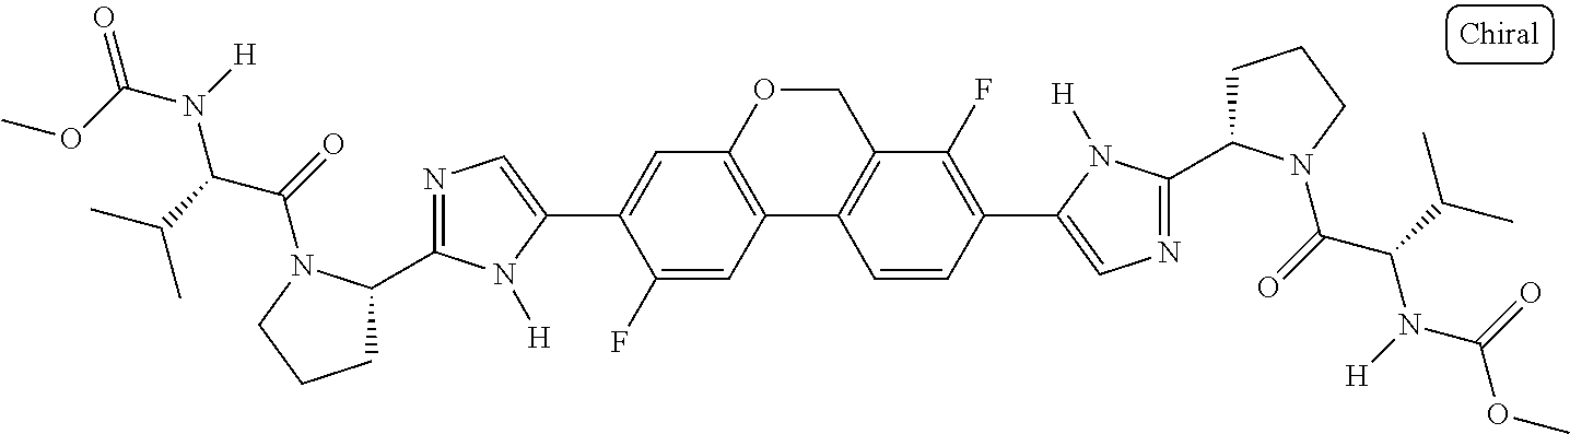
C12=C(OCC3=C1C=CC(C1=CN=C(C4CCCN4C(=O)C(C(C)C)N([H])C(=O)OC)N1[H])=C3F)C=C(C1=CN=C(C3CCCN3C(=O)C(C(C)C)N([H])C(OC)=O)N1[H])C(F)=C2
